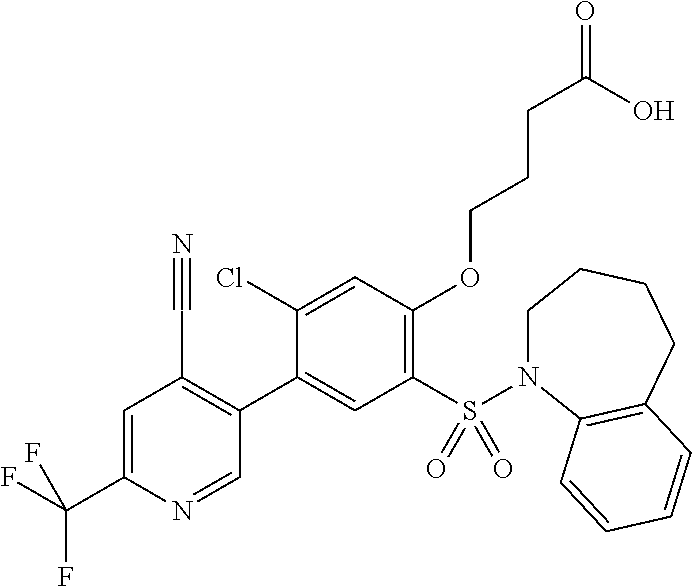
C1=C(C(F)(F)F)N=CC(C2=CC(S(=O)(=O)N3CCCCC4=C3C=CC=C4)=C(OCCCC(=O)O)C=C2Cl)=C1C#N
